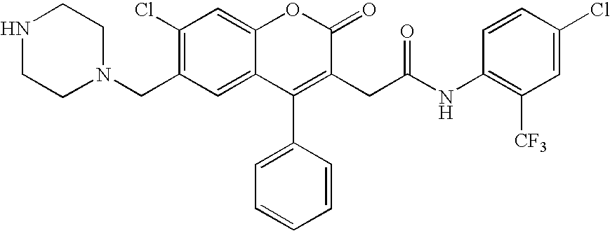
C(C1=C(Cl)C=C2C(=C1)C(C1=CC=CC=C1)=C(CC(=O)NC1=C([CF3])C=C(Cl)C=C1)C(=O)O2)N1CCNCC1
